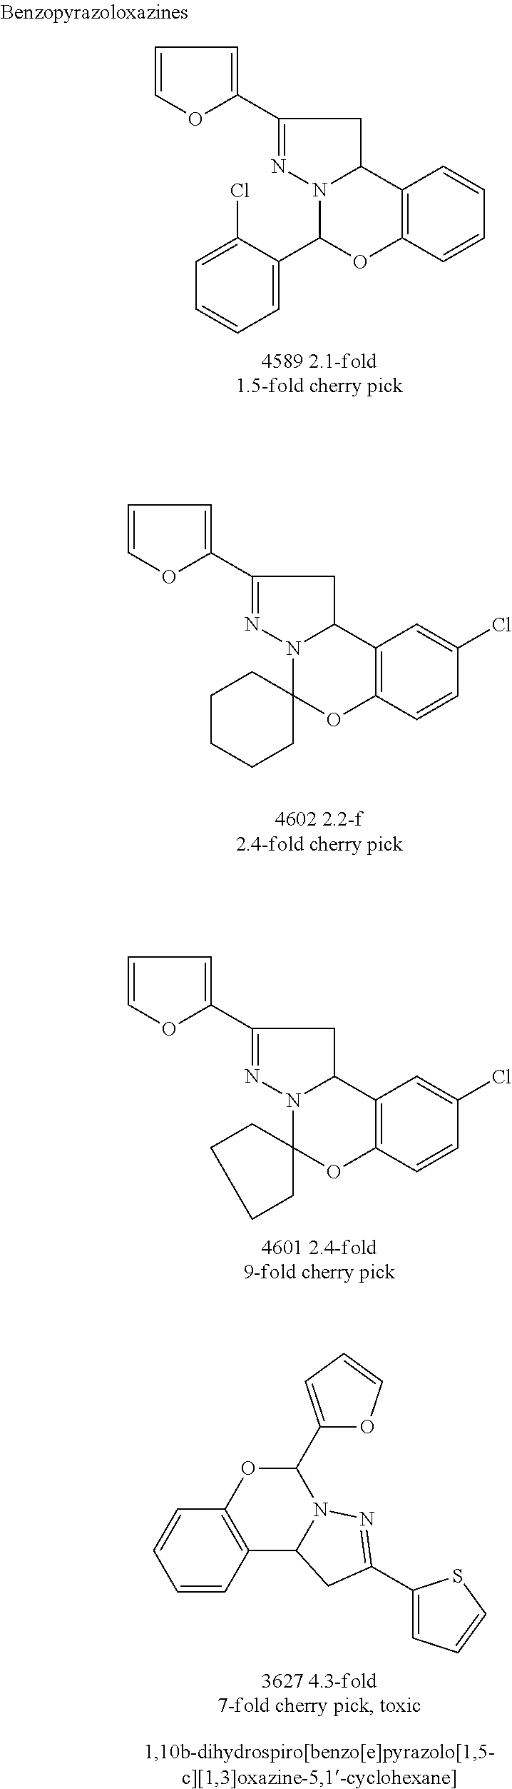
C1=COC(C2=NN3C(C2)C2=C(OC3C3=CC=CC=C3Cl)C=CC=C2)=C1.C1=COC(C2=NN3C(C2)C2=C(OC34CCCCC4)C=CC(Cl)=C2)=C1.C1=COC(C2=NN3C(C2)C2=C(OC34CCCC4)C=CC(Cl)=C2)=C1.C1=CC2=C(C=C1)OC(C1=CC=CO1)N1C2CC(C2=CC=CS2)=N1
